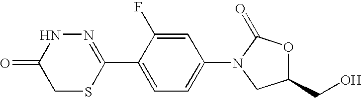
N1=C(C2=CC=C(N3CC(CO)OC3=O)C=C2F)SCC(=O)N1
